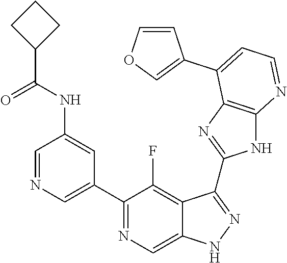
C1=NC=C(C2=NC=C3C(=C2F)C(C2=NC4=C(N2)N=CC=C4C2=COC=C2)=NN3)C=C1NC(C1CCC1)=O
